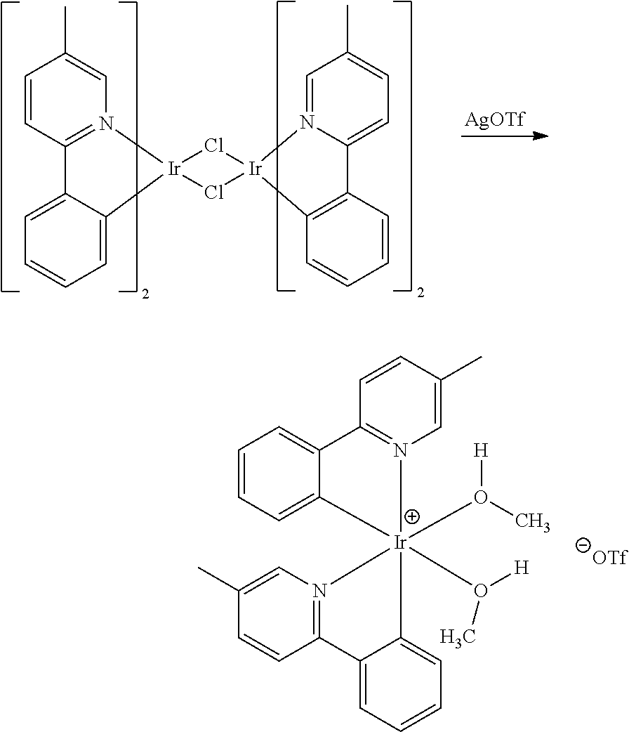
C1=CC2=N(C=C1C)[Ir]1(C3=CC=CC=C23)Cl[Ir]2(Cl1)N1=CC(C)=CC=C1C1=C2C=CC=C1.[AgOTf].C1=CC=C2C(=C1)C1=N(C=C(C)C=C1)[Ir]21(O([H])C)(O(C)[H])N2=C(C=CC(C)=C2)C2=CC=CC=C21
